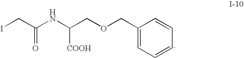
C1(COCC(NC(CI)=O)[COOH])=CC=CC=C1
